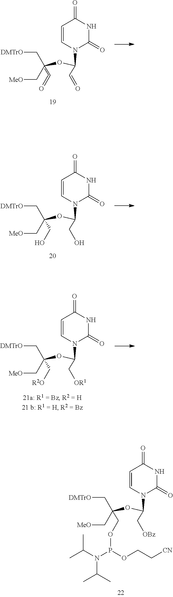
C([DMTrO])C(C[MeO])(=C=O)OC(N1C(=O)NC(=O)C=C1)C=O.C([DMTrO])C(C[MeO])(CO)OC(N1C(=O)NC(=O)C=C1)CO.C([DMTrO])C(C[MeO])(C[R2O])OC(N1C(=O)NC(=O)C=C1)C[OR1].C([DMTrO])C(C[MeO])(COP(N(C(C)C)C(C)C)OCC[CN])OC(N1C(=O)NC(=O)C=C1)C[OBz]
